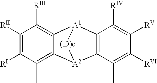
C1([RII])=C([RI])C(C)=C2C(=C1[RIII])[A1]1C3=C([A2]2[(D)c]1)C(C)=C([RVI])C([RV])=C3[RIV]
